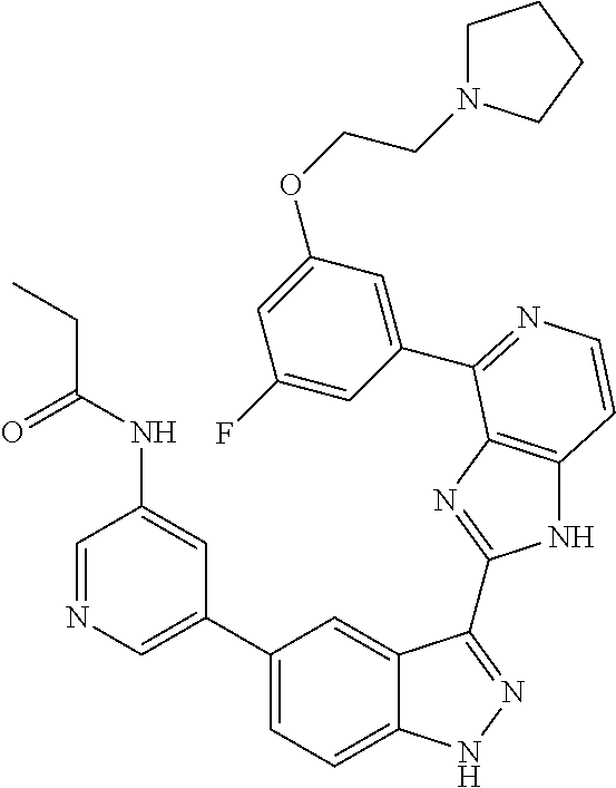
C1(C2=CN=CC(NC(=O)CC)=C2)=CC=C2C(=C1)C(C1=NC3=C(N1)C=CN=C3C1=CC(OCCN3CCCC3)=CC(F)=C1)=NN2
